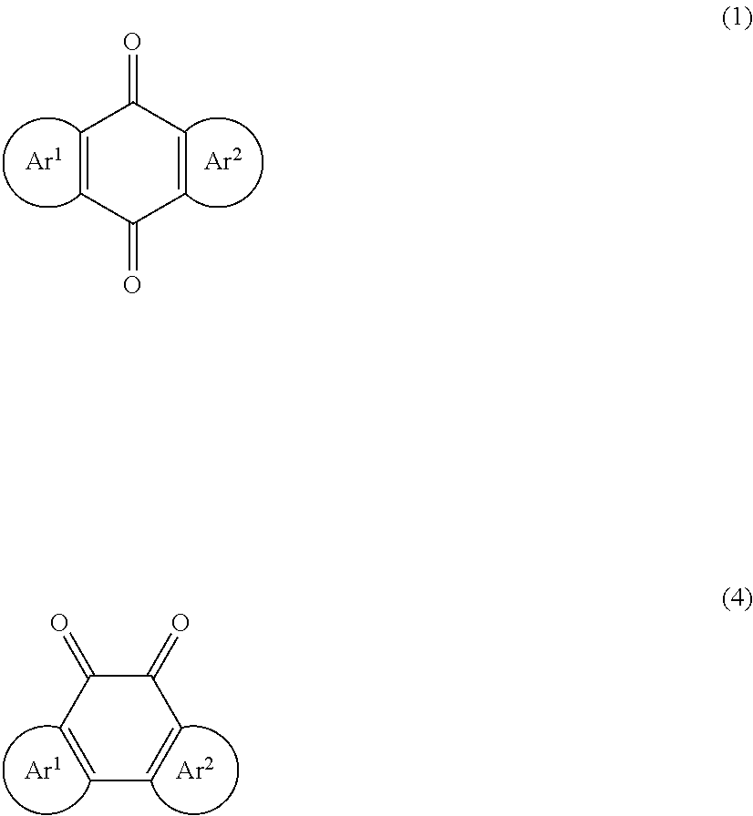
C1=CC(=O)C=CC1=O.C1(=O)C(=O)C=CC=C1
